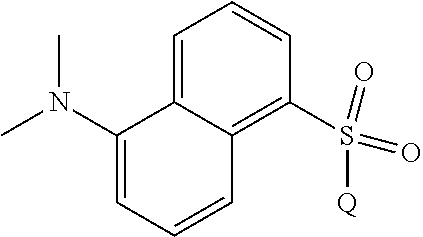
C1=C2C(=C(S(=O)(=O)[Q])C=C1)C=CC=C2N(C)C
